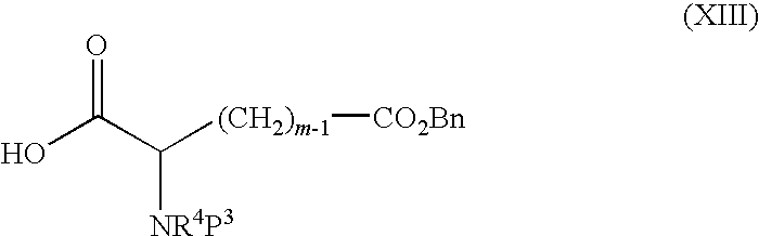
OC(C([(CH2)m-1][CO2Bn])[NR4P3])=O
